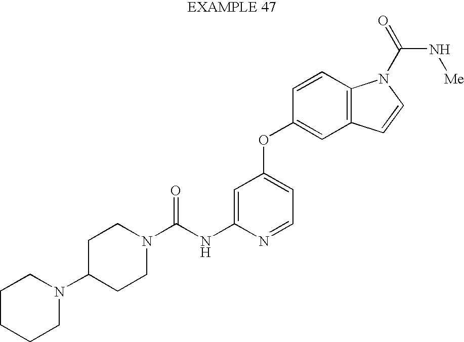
C(NC1=CC(OC2=CC3=C(C=C2)N(C(N[Me])=O)C=C3)=CC=N1)(=O)N1CCC(N2CCCCC2)CC1
